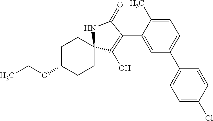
C1C(OCC)CCC2(C1)C(O)=C(C1=CC(C3=CC=C(Cl)C=C3)=CC=C1C)C(=O)N2
